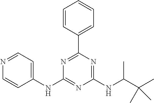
C1(NC2=NC(NC(C)C(C)(C)C)=NC(C3=CC=CC=C3)=N2)=CC=NC=C1
